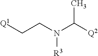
[Q1]CCN(C([Q2])C)[R3]
